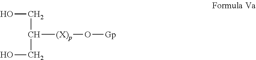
OCC(CO)[(X)p]O[Gp]
